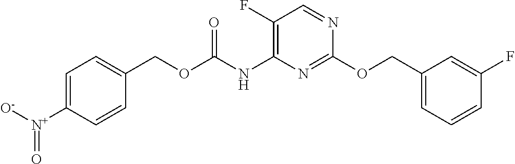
C1(F)=C(NC(OCC2=CC=C([N+]([O-])=O)C=C2)=O)N=C(OCC2=CC=CC(F)=C2)N=C1
